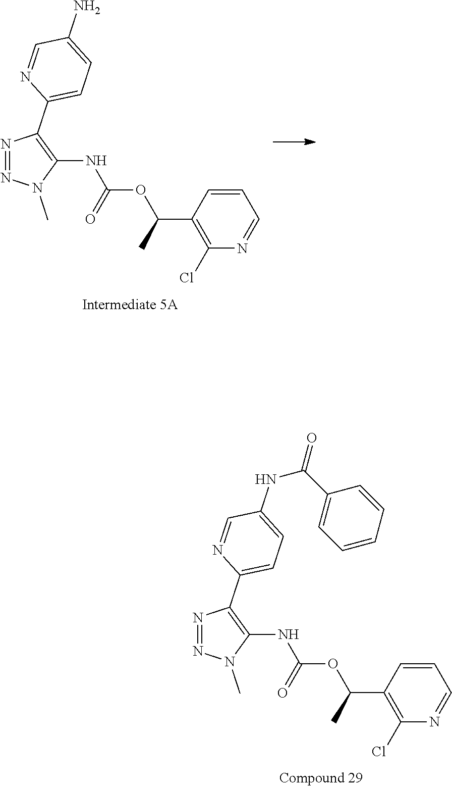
C1=CC(C(C)OC(NC2=C(C3=CC=C(N)C=N3)N=NN2C)=O)=C(Cl)N=C1.C1=CC(C(C)OC(NC2=C(C3=CC=C(NC(=O)C4=CC=CC=C4)C=N3)N=NN2C)=O)=C(Cl)N=C1
